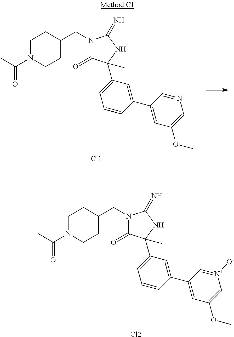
C1N(C(C)=O)CCC(CN2C(=O)C(C)(C3=CC=CC(C4=CC(OC)=C[N+]([O-])=C4)=C3)NC2=N)C1.[Cl2].C1N(C(C)=O)CCC(CN2C(=O)C(C)(C3=CC=CC(C4=CC(OC)=CN=C4)=C3)NC2=N)C1.[Cl1]
